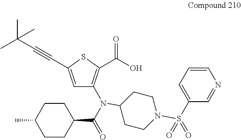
C1(N(C(=O)C2CCC(C)CC2)C2=C(C(O)=O)SC(C#CC(C)(C)C)=C2)CCN(S(=O)(=O)C2=CC=CN=C2)CC1
